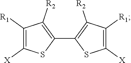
C1(C2=C([R2])C([R1])=C([X])S2)=C([R2])C([R1])=C([X])S1
